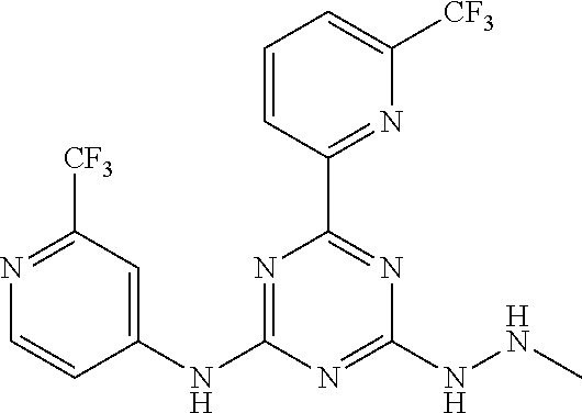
N1=C([CF3])C=C(NC2=NC(C3=NC([CF3])=CC=C3)=NC(NNC)=N2)C=C1
